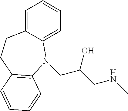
C1=C2C(=CC=C1)N(CC(CNC)O)C1=C(CC2)C=CC=C1
